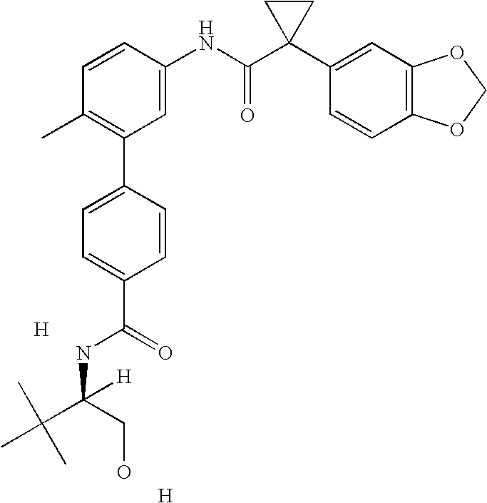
C1=CC(NC(C2(C3=CC4=C(C=C3)OCO4)CC2)=O)=CC(C2=CC=C(C(NC([H])(CO)C(C)(C)C)=O)C=C2)=C1C.[H].[H]
